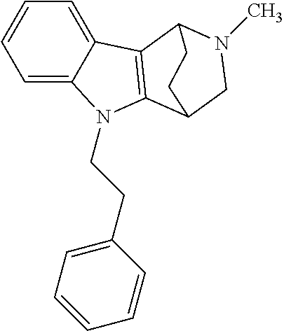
C1=C2C(=CC=C1)C1=C(N2CCC2=CC=CC=C2)C2CN(C)C1CC2
